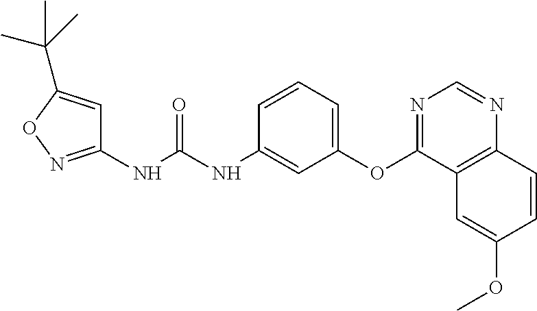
C1(NC(NC2=CC(OC3=NC=NC4=C3C=C(OC)C=C4)=CC=C2)=O)=NOC(C(C)(C)C)=C1
